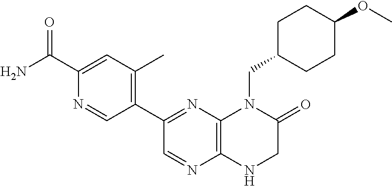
C1(C2=NC3=C(N=C2)NCC(=O)N3CC2CCC(OC)CC2)=C(C)C=C(C(N)=O)N=C1
